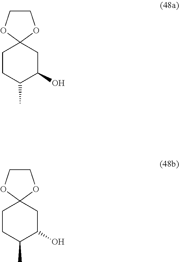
C1CC(C)C(O)CC12OCCO2.C1CC(C)C(O)CC12OCCO2
